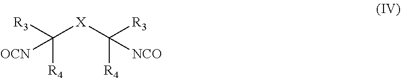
C([R4])([X]C([R4])([NCO])[R3])([OCN])[R3]
